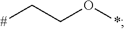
[#]CCO*
